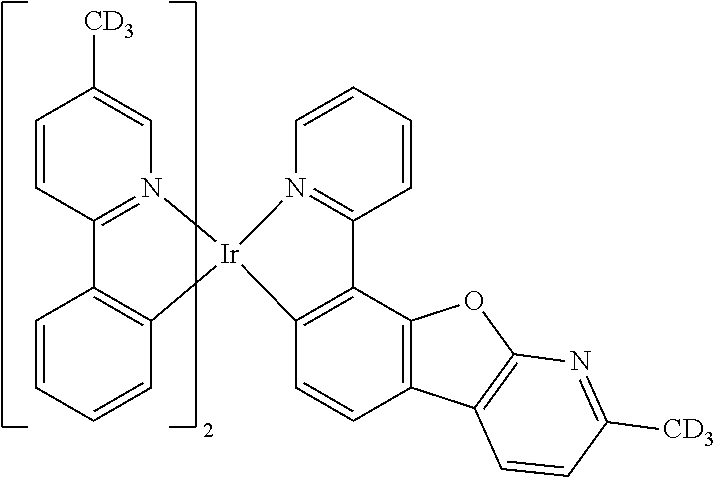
C1=CC2=N(C=C1[CD3])[Ir]1(C3=C2C=CC=C3)C2=C(C3=C(C=C2)C2=C(O3)N=C([CD3])C=C2)C2=N1C=CC=C2
